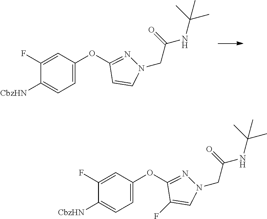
C1(F)=CC(OC2=NN(CC(NC(C)(C)C)=O)C=C2)=CC=C1[CbzHN].C1(F)=CC(OC2=NN(CC(NC(C)(C)C)=O)C=C2F)=CC=C1[CbzHN]
